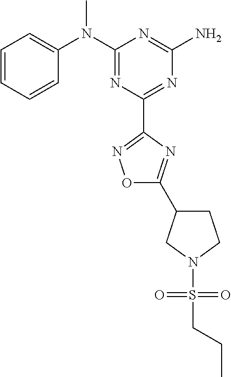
C1=CC=CC(N(C2=NC(C3=NOC(C4CCN(S(=O)(=O)CCC)C4)=N3)=NC(N)=N2)C)=C1
